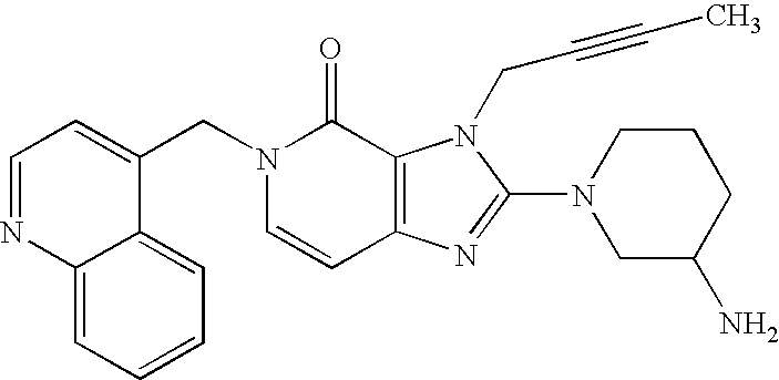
C12=CC=CC=C1C(CN1C=CC3=C(C1=O)N(CC#CC)C(N1CC(N)CCC1)=N3)=CC=N2
